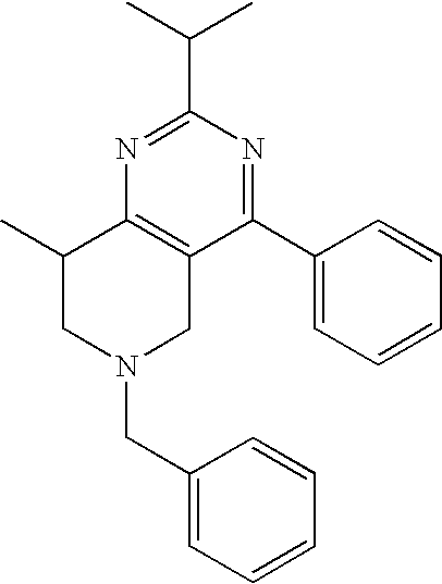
C1(C(C)C)=NC2=C(C(C3=CC=CC=C3)=N1)CN(CC1=CC=CC=C1)CC2C
